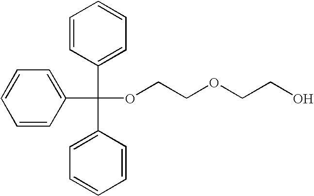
C1(C(C2=CC=CC=C2)(OCCOCCO)C2=CC=CC=C2)=CC=CC=C1
